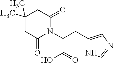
C1(C)(C)CC(=O)N(C(CC2=CN=CN2)C(O)=O)C(=O)C1
